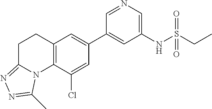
N1=CC(C2=CC3=C(C(Cl)=C2)N2C(=NN=C2C)CC3)=CC(NS(CC)(=O)=O)=C1
